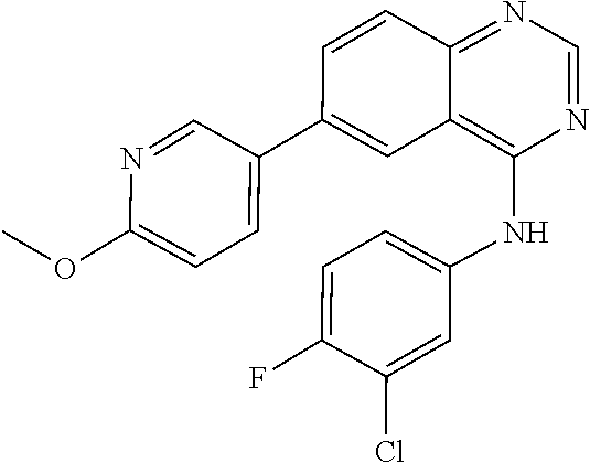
N1=CC(C2=CC3=C(NC4=CC=C(F)C(Cl)=C4)N=CN=C3C=C2)=CC=C1OC
